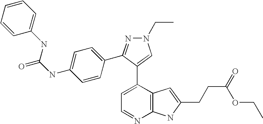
C1=C(C2=CN(CC)N=C2C2=CC=C(NC(=O)NC3=CC=CC=C3)C=C2)C2=C(N=C1)NC(CCC(=O)OCC)=C2
